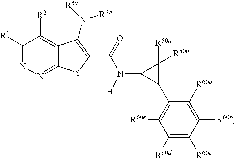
C1([R1])=NN=C2C(=C1[R2])C(N([R3a])[R3b])=C(C(=O)N(C1C(C3=C([R60e])C([R60d])=C([R60c])C([R60b])=C3[R60a])C1([R50a])[R50b])[H])S2
